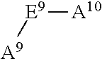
[E9]([A9])[A10]
